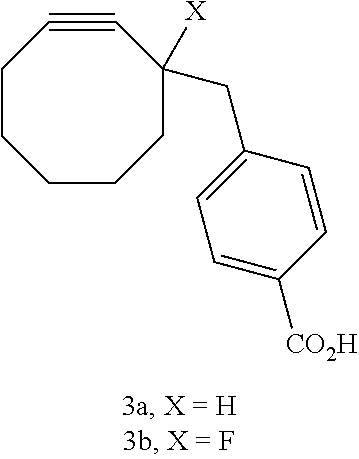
C1CCC(CC2=CC=C([CO2H])C=C2)([X])C#CCC1
